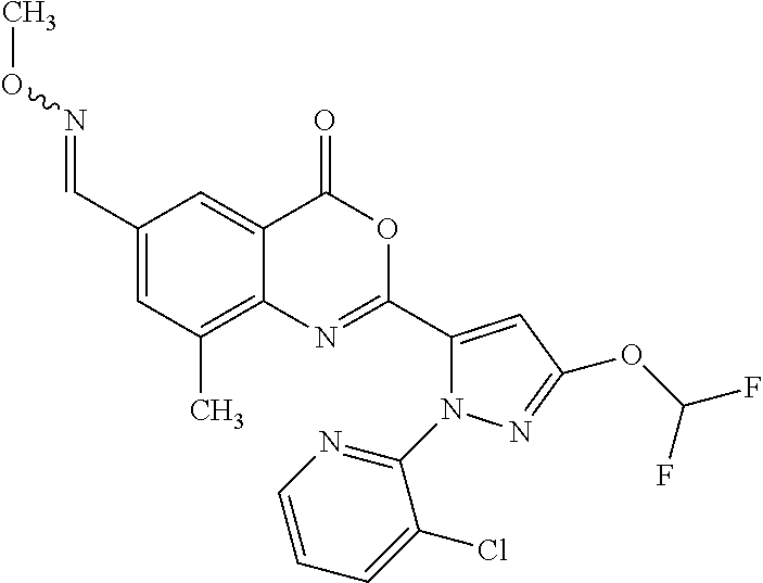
C1(C=NOC)=CC(C)=C2C(=C1)C(=O)OC(C1=CC(OC(F)F)=NN1C1=NC=CC=C1Cl)=N2
